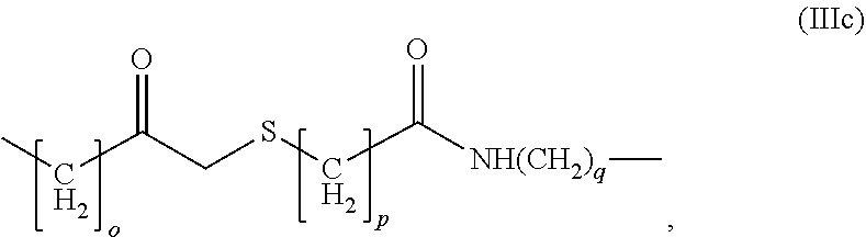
C(C(CSCC([NH(CH2)q]C)=O)=O)C
